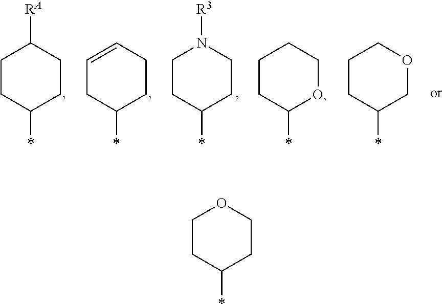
C1CC(*)CCC1[RA].C1=CCCC(*)C1.C1CC(*)CCN1[R3].C1CC(*)OCC1.C1CC(*)COC1.C1CC(*)CCO1
